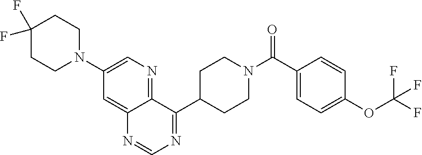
C1(C(=O)N2CCC(C3=NC=NC4=CC(N5CCC(F)(F)CC5)=CN=C34)CC2)=CC=C(OC(F)(F)F)C=C1
